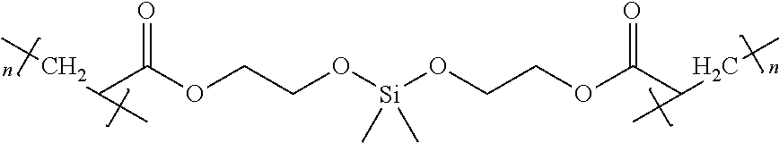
O([Si](C)(OCCOC(C(CC)C)=O)C)CCOC(C(CC)C)=O
